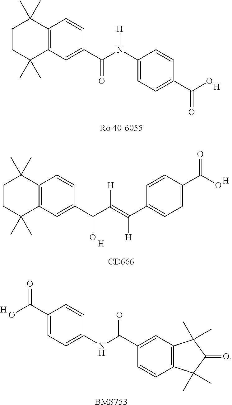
C12=C(C=C(C(N(C3=CC=C(C(O)=O)C=C3)[H])=O)C=C1)C(C)(C)CCC2(C)C.[H].C1(C(O)=O)=CC=C(NC(=O)C2=CC3=C(C=C2)C(C)(C)C(=O)C3(C)C)C=C1.[BMS753].[H].C12=C(C=C(C(C([H])=C(C3=CC=C(C(O)=O)C=C3)[H])O)C=C1)C(C)(C)CCC2(C)C.[CD666].[H].[H]
